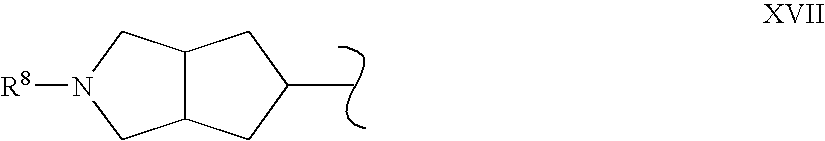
C12C(CN([R8])C1)CC(C)C2
